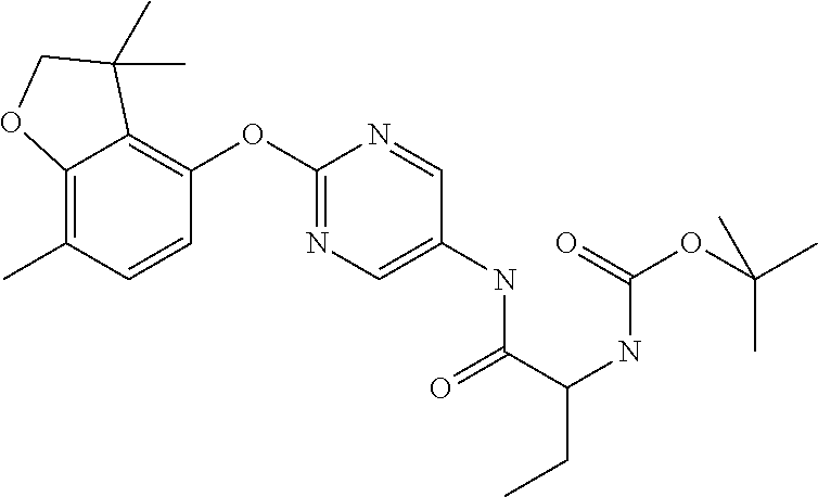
C12=C(C)C=CC(OC3=NC=C(NC(C(NC(OC(C)(C)C)=O)CC)=O)C=N3)=C1C(C)(C)CO2
